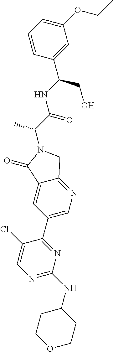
C(N1C(=O)C2=CC(C3=NC(NC4CCOCC4)=NC=C3Cl)=CN=C2C1)(C(NC(CO)C1=CC(OCC)=CC=C1)=O)C
